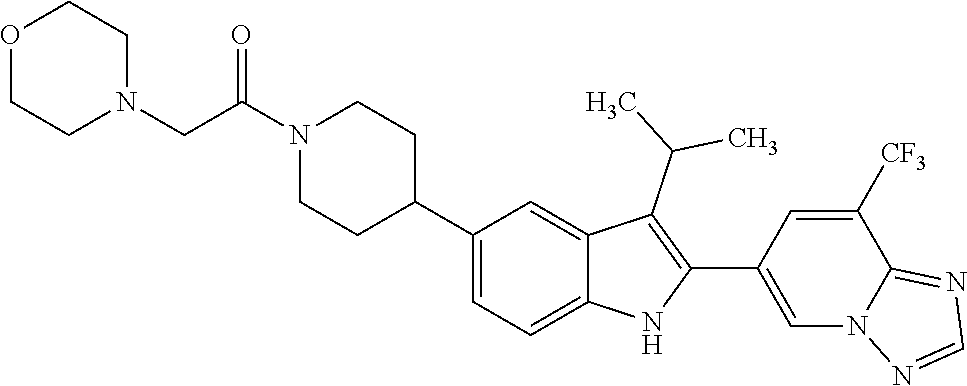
N1(C(CN2CCOCC2)=O)CCC(C2=CC=C3C(=C2)C(C(C)C)=C(C2=CN4C(=NC=N4)C([CF3])=C2)N3)CC1
